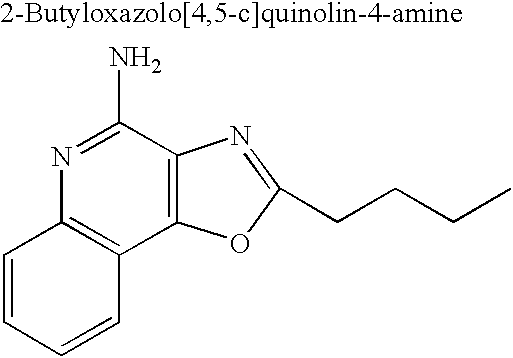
C1=CC=CC2=C1N=C(N)C1=C2OC(CCCC)=N1
